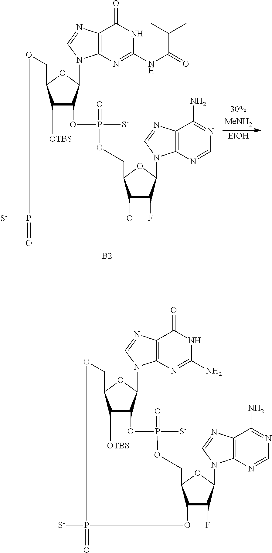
C1([OTBS])C2C(N3C4=C(N=C3)C(=O)NC(NC(=O)C(C)C)=N4)OC1COP([S-])(=O)OC1C(F)C(N3C4=C(N=C3)C(N)=NC=N4)OC1COP([S-])(=O)O2.[B2].[EtOH].C1([OTBS])C2C(N3C4=C(N=C3)C(=O)NC(N)=N4)OC1COP([S-])(=O)OC1C(F)C(N3C4=C(N=C3)C(N)=NC=N4)OC1COP([S-])(=O)O2
